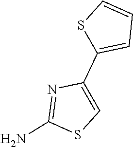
C1(C2=CC=CS2)=CSC(N)=N1
